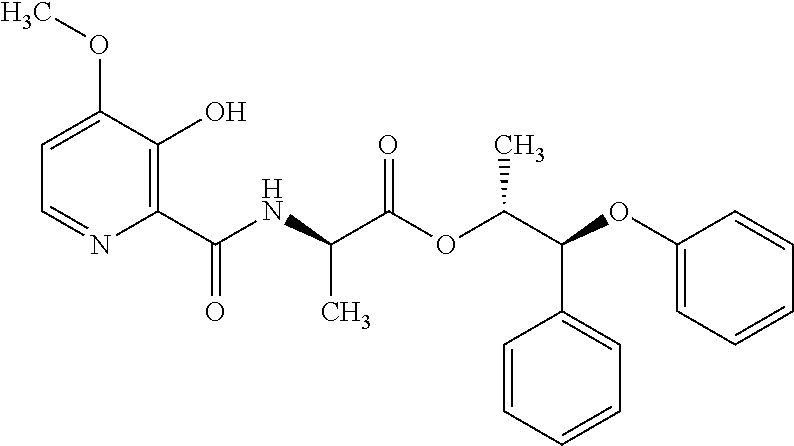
N(C(C(OC(C(OC1=CC=CC=C1)C1=CC=CC=C1)C)=O)C)C(C1=C(O)C(OC)=CC=N1)=O
